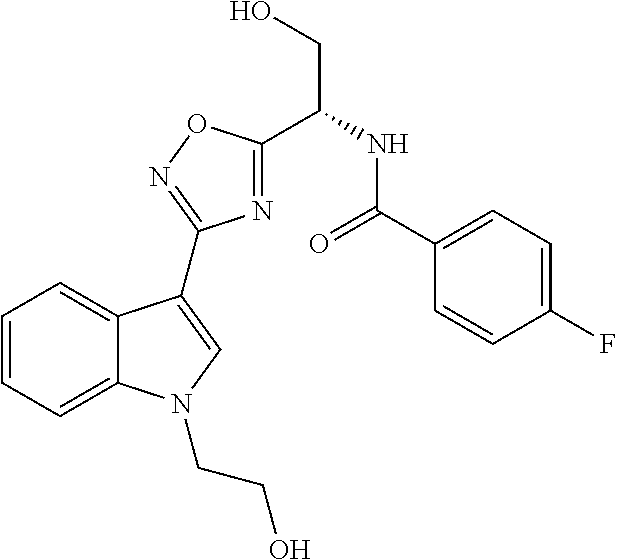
C1=CC=C2C(=C1)N(CCO)C=C2C1=NOC(C(CO)NC(=O)C2=CC=C(F)C=C2)=N1
